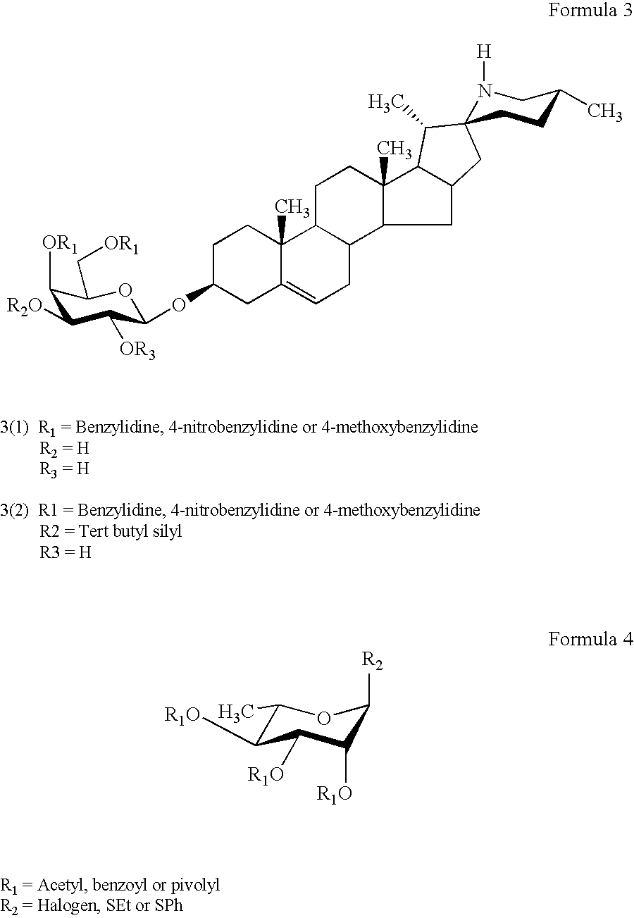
C1([OR1])C([R2O])C([OR3])C(OC2CC3=CCC4C(C3(C)CC2)CCC2(C)C4CC3C2C(C)C2(C3)N([H])CC(C)CC2)OC1C[OR1].C1(C)C([R1O])C([R1O])C([R1O])C([R2])O1
